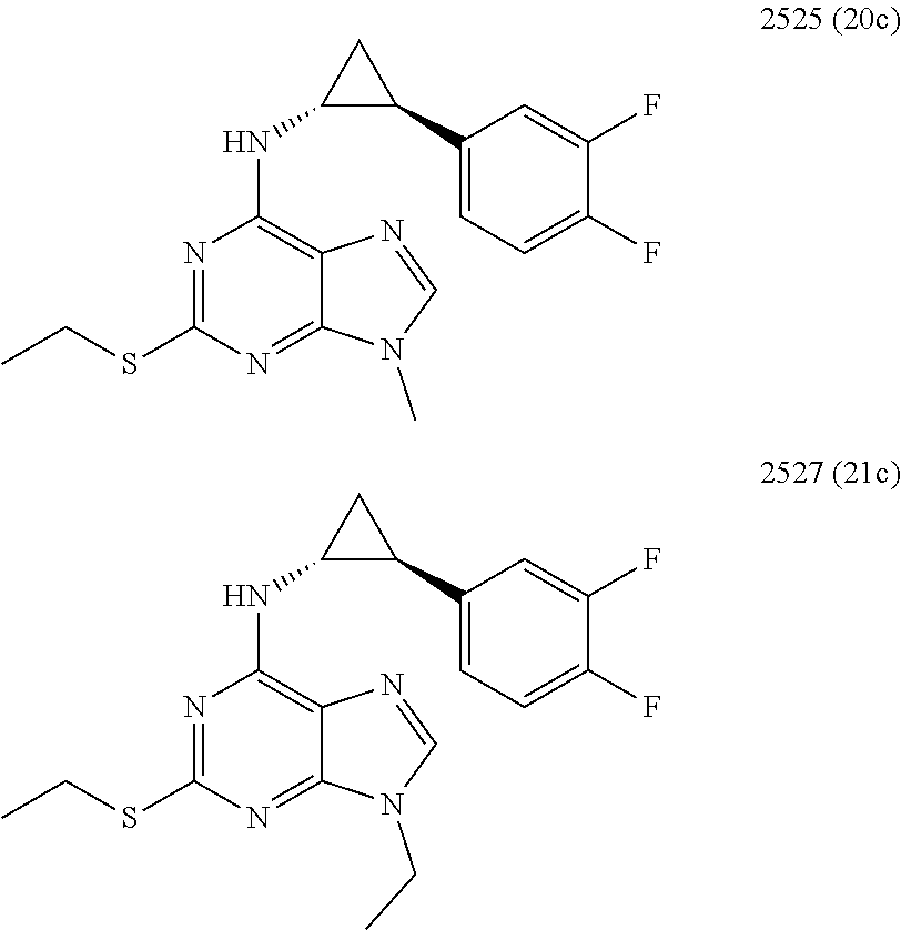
C1=NC2=C(NC3C(C4=CC=C(F)C(F)=C4)C3)N=C(SCC)N=C2N1C.C1=NC2=C(NC3C(C4=CC=C(F)C(F)=C4)C3)N=C(SCC)N=C2N1CC
